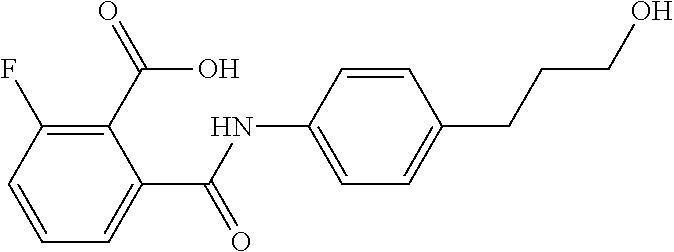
C1(NC(C2=CC=CC(F)=C2C(O)=O)=O)=CC=C(CCCO)C=C1
